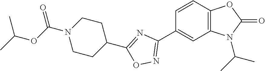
C1=CC2=C(C=C1C1=NOC(C3CCN(C(OC(C)C)=O)CC3)=N1)N(C(C)C)C(=O)O2
